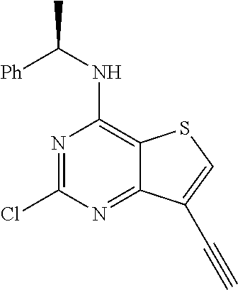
N1=C(Cl)N=C2C(=C1NC([Ph])C)SC=C2C#C
